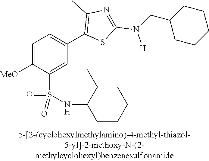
C1=C([MeO])C(S(NC2CCCCC2C)(=O)=O)=CC(C2=C(C)N=C(N(CC3CCCCC3)[H])S2)=C1
